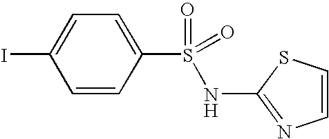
C1=CC(S(NC2=NC=CS2)(=O)=O)=CC=C1I
